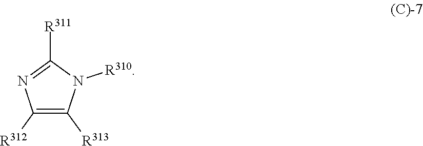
C1([R313])=C([R312])N=C([R311])N1[R310]
